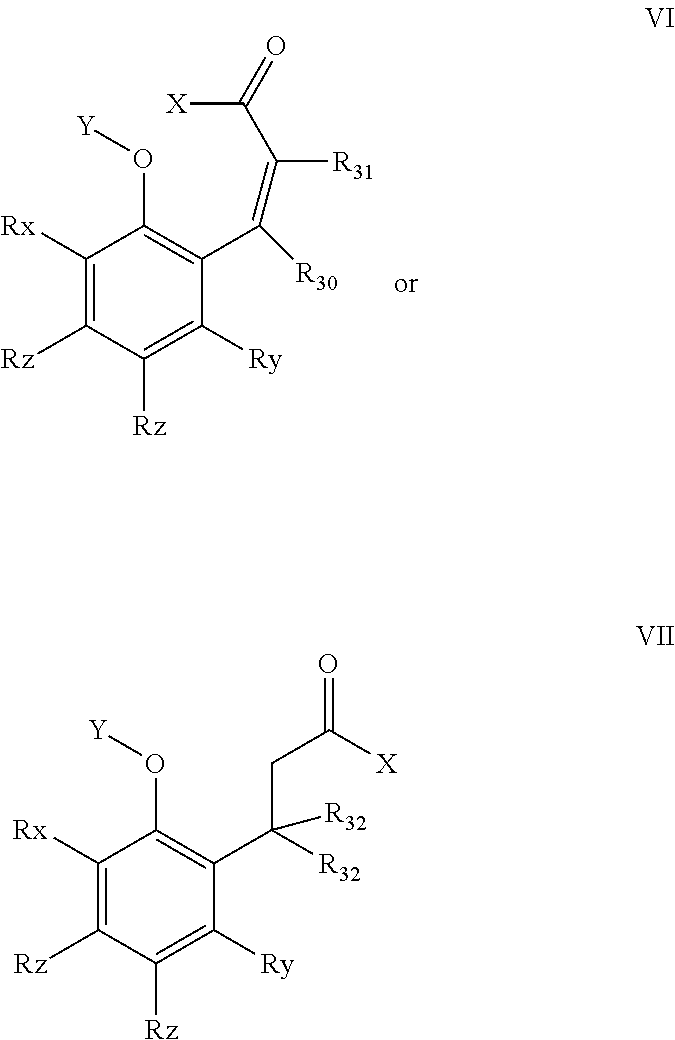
C1([Rx])=C([Rz])C([Rz])=C([Ry])C(C([R30])=C([R31])C(=O)[X])=C1O[Y].C1([Rx])=C([Rz])C([Rz])=C([Ry])C(C([R32])([R32])CC(=O)[X])=C1O[Y]
